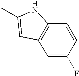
C1=C(F)C=CC2=C1C=C(C)N2
